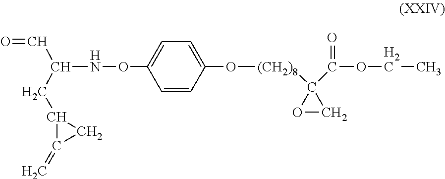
C1=C(ONC(C=O)CC2C(=C)C2)C=CC(O[(CH2)8]C2(C(=O)OCC)OC2)=C1
